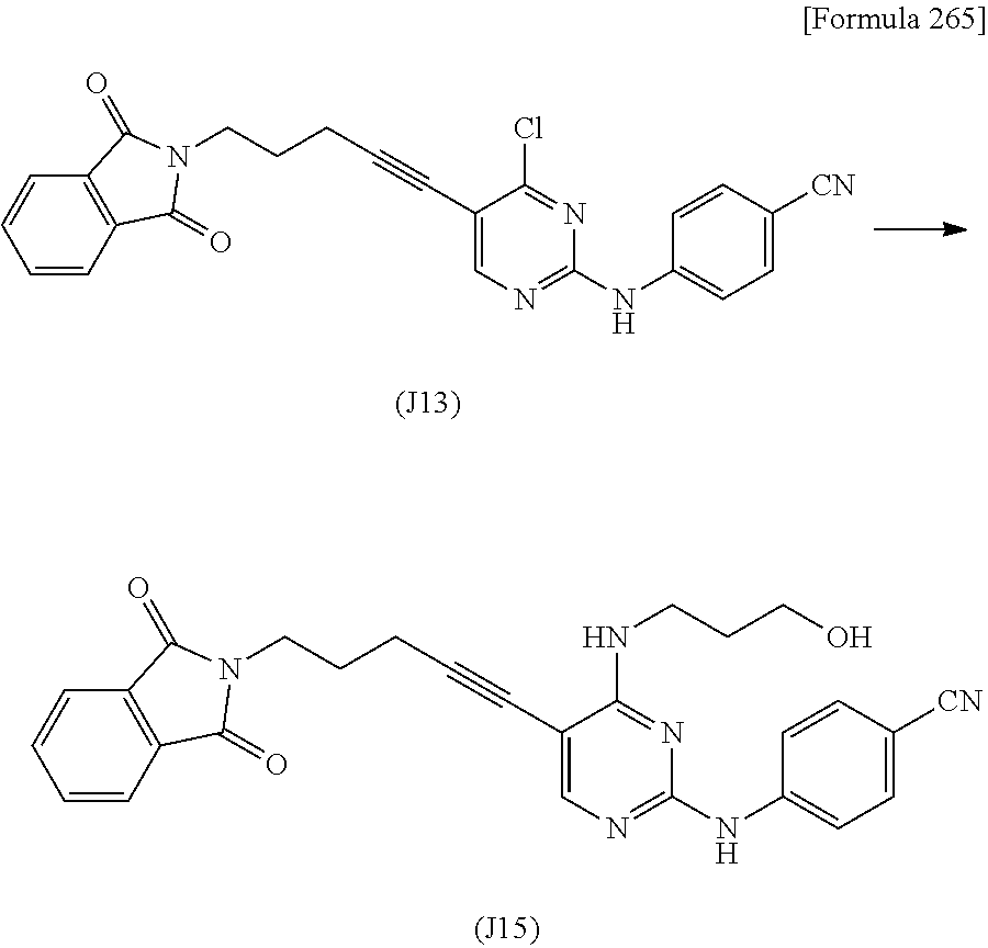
C1=CC2=C(C=C1)C(=O)N(CCCC#CC1=CN=C(NC3=CC=C([CN])C=C3)N=C1Cl)C2=O.C1=CC2=C(C=C1)C(=O)N(CCCC#CC1=CN=C(NC3=CC=C([CN])C=C3)N=C1NCCCO)C2=O
